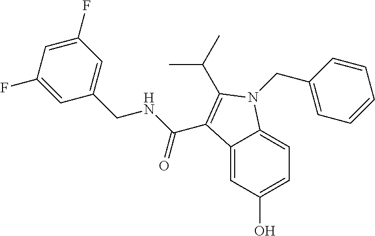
C12=CC(O)=CC=C1N(CC1=CC=CC=C1)C(C(C)C)=C2C(NCC1=CC(F)=CC(F)=C1)=O
